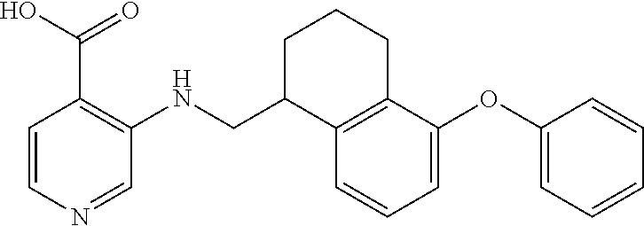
C1C(CNC2=C(C(O)=O)C=CN=C2)C2=C(CC1)C(OC1=CC=CC=C1)=CC=C2
